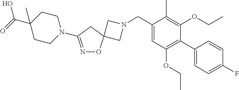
C1N(CC2=CC(OCC)=C(C3=CC=C(F)C=C3)C(OCC)=C2C)CC12ON=C(N1CCC(C(=O)O)(C)CC1)C2
